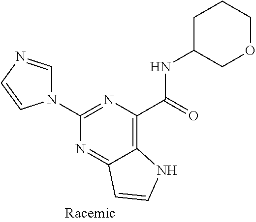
N1(C2=NC(C(NC3COCCC3)=O)=C3C(=N2)C=CN3)C=NC=C1
